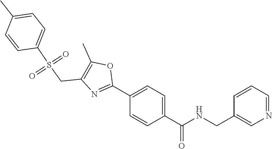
N1=CC=CC(CNC(C2=CC=C(C3=NC(CS(C4=CC=C(C)C=C4)(=O)=O)=C(C)O3)C=C2)=O)=C1
